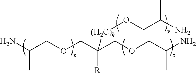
NC(COCC(COCC(N)C)([R])[(H2C)k]C)C.OCC(N)C
